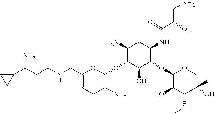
C1(OC2OC(CNCCC(C3CC3)N)=CCC2N)C(N)CC(NC(C(O)CN)=O)C(OC2OCC(O)(C)C(NC)C2O)C1O
